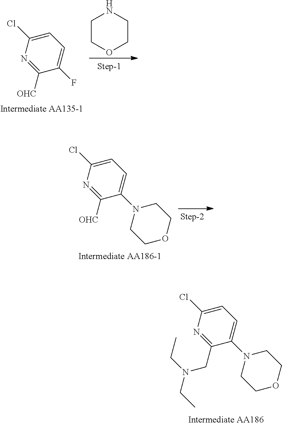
C1=C(Cl)N=C(CN(CC)CC)C(N2CCOCC2)=C1.C1=C(Cl)N=C([OHC])C(F)=C1.N1CCOCC1.C1=C(Cl)N=C([OHC])C(N2CCOCC2)=C1
